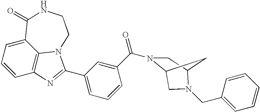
C1=CC2=C3C(=C1)C(=O)NCCN3C(C1=CC=CC(C(=O)N3CC4CC3CN4CC3=CC=CC=C3)=C1)=N2
